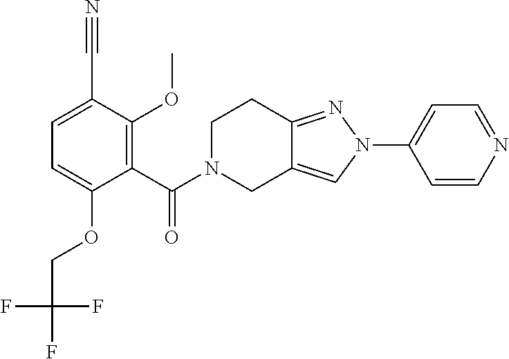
C1(C#N)=CC=C(OCC(F)(F)F)C(C(=O)N2CCC3=NN(C4=CC=NC=C4)C=C3C2)=C1OC
